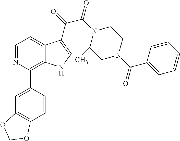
C1=NC(C2=CC3=C(C=C2)OCO3)=C2C(=C1)C(C(=O)C(=O)N1C(C)CN(C(=O)C3=CC=CC=C3)CC1)=CN2
